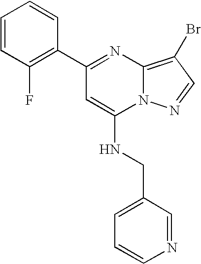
C1=CC(F)=C(C2=NC3=C(Br)C=NN3C(NCC3=CC=CN=C3)=C2)C=C1
